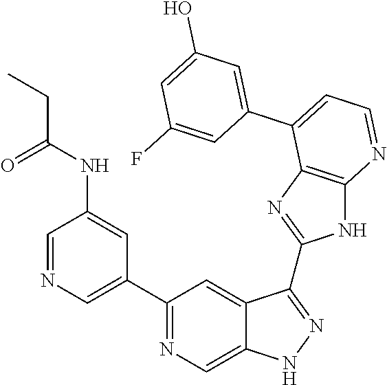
C1(C2=NC=C3C(=C2)C(C2=NC4=C(N2)N=CC=C4C2=CC(O)=CC(F)=C2)=NN3)=CN=CC(NC(CC)=O)=C1
